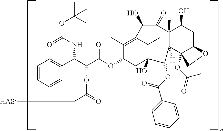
C1=CC=CC(C(C(C(OC2C(C)=C3C(C)(C)C(O)(C2)C(OC(C2=CC=CC=C2)=O)C2([H])C(C)(C(=O)C3O)C(O)CC3C2(OC(=O)C)CO3)=O)OC(C[HAS])=O)NC(OC(C)(C)C)=O)=C1
